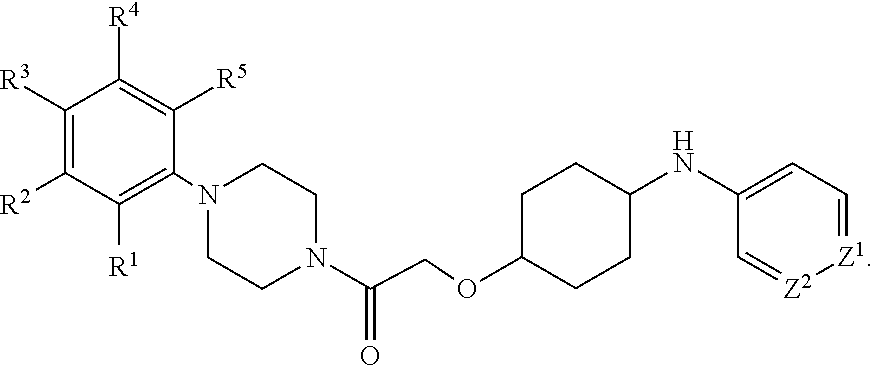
C1([R3])=C([R2])C([R1])=C(N2CCN(C(COC3CCC(NC4=CC=[Z1][Z2]=C4)CC3)=O)CC2)C([R5])=C1[R4]
